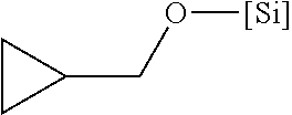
C1CC1CO[Si]
